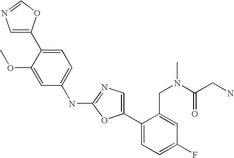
C1=C(C2=CC=C(NC3=NC=C(C4=CC=C(F)C=C4CN(C(CN)=O)C)O3)C=C2OC)OC=N1
